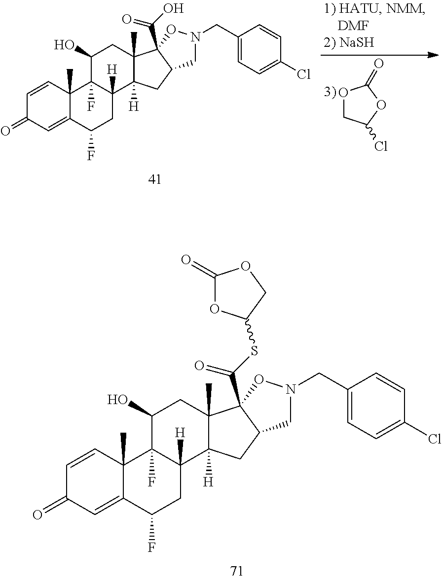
C1=CC2(C)C(=CC1=O)C(F)CC1([H])C2(F)C(O)CC2(C)C1([H])CC1C2(C(SC2OC(=O)OC2)=O)ON(CC2=CC=C(Cl)C=C2)C1.O1CC(Cl)OC1=O.C1=CC2(C)C(=CC1=O)C(F)CC1([H])C2(F)C(O)CC2(C)C1([H])CC1C2(C(O)=O)ON(CC2=CC=C(Cl)C=C2)C1
